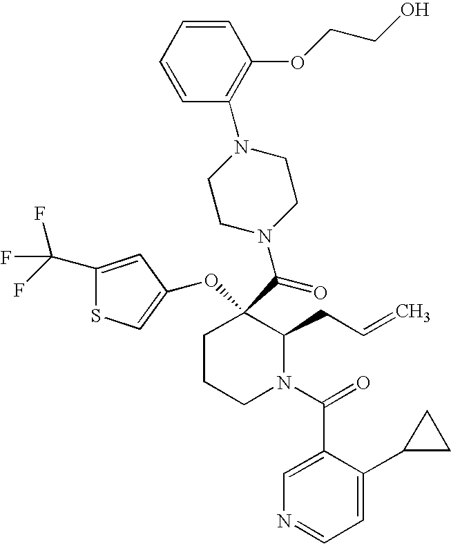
C1CCN(C(=O)C2=CN=CC=C2C2CC2)C(CC=C)C1(C(=O)N1CCN(C2=C(OCCO)C=CC=C2)CC1)OC1=CSC(C(F)(F)F)=C1
